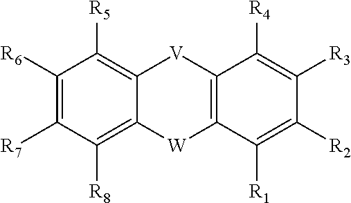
C1([R6])=C([R7])C([R8])=C2C(=C1[R5])[V]C1=C([W]2)C([R1])=C([R2])C([R3])=C1[R4]
